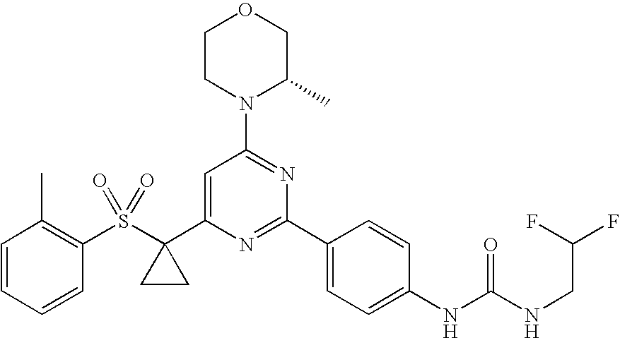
C1(S(=O)(=O)C2(C3=CC(N4C(C)COCC4)=NC(C4=CC=C(NC(NCC(F)F)=O)C=C4)=N3)CC2)=C(C)C=CC=C1
